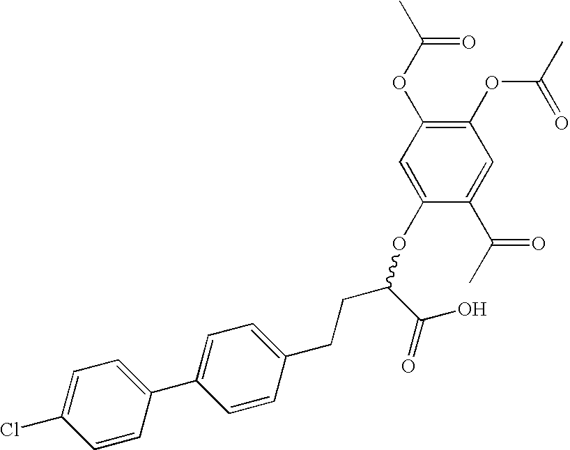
C1=C(C2=CC=C(CCC(OC3=CC(OC(C)=O)=C(OC(C)=O)C=C3C(C)=O)C(O)=O)C=C2)C=CC(Cl)=C1
